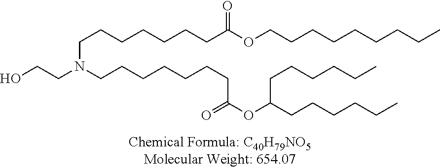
C(CCCCCCC(OCCCCCCCCC)=O)N(CCO)CCCCCCCC(OC(CCCCCC)CCCCCC)=O
